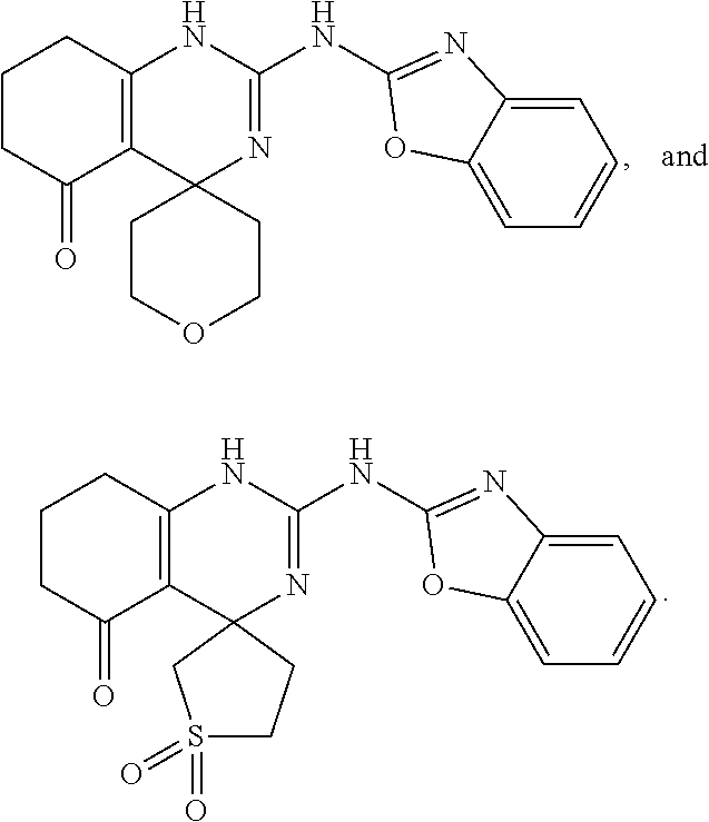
C1=CC=C2C(=C1)OC(NC1=NC3(C4=C(N1)CCCC4=O)CCOCC3)=N2.C1=CC=C2C(=C1)OC(NC1=NC3(C4=C(N1)CCCC4=O)CCS(=O)(=O)C3)=N2
